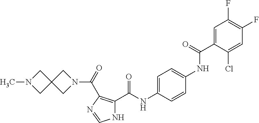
C1=C(C(NC2=CC=C(NC(C3=C(C(=O)N4CC5(C4)CN(C)C5)N=CN3)=O)C=C2)=O)C(Cl)=CC(F)=C1F
